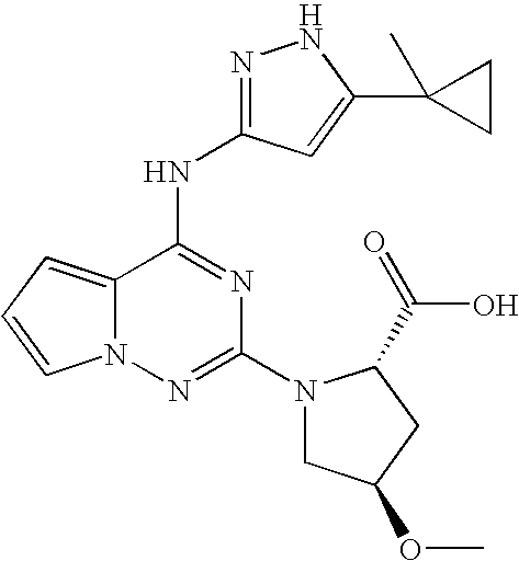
C12=CC=CN1N=C(N1CC(OC)CC1C(O)=O)N=C2NC1=NNC(C2(C)CC2)=C1
